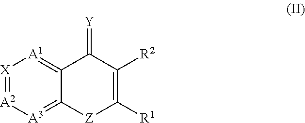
C12=[A1][X]=[A2][A3]=C1[Z]C([R1])=C([R2])C2=[Y]
